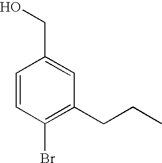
C1=CC(Br)=C(CCC)C=C1CO
